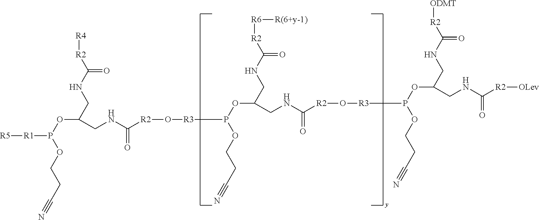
[R4][R2]C(NCC(OP([R1][R5])OCCC#N)CNC([R2]O[R3]P(OCCC#N)OC(CNC([R2][R6][R(6+y-1)])=O)CNC([R2]O[R3]P(OC(CNC([R2][ODMT])=O)CNC([R2][OLev])=O)OCCC#N)=O)=O)=O
